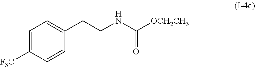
C1(CCNC([OCH2CH3])=O)=CC=C([F3C])C=C1
